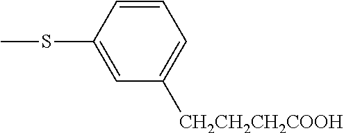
C1=C(SC)C=CC=C1[CH2CH2CH2COOH]
